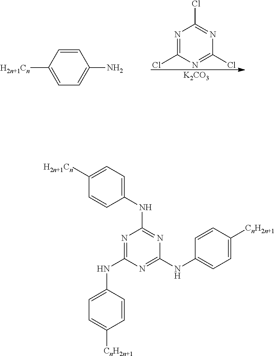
N1=C(NC2=CC=C([CnH2n+1])C=C2)N=C(NC2=CC=C([CnH2n+1])C=C2)N=C1NC1=CC=C([H2n+1Cn])C=C1.N1=C(Cl)N=C(Cl)N=C1Cl.[K2CO3].C1=CC([H2n+1Cn])=CC=C1N
